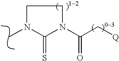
CN1CCN(C(C[Q])=O)C1=S
